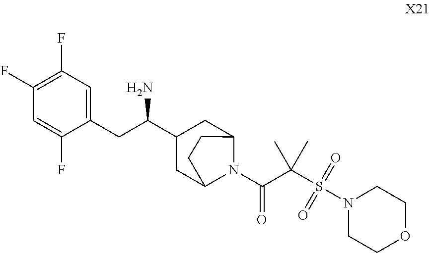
C1(F)=C(F)C=C(F)C(CC(C2CC3N(C(=O)C(S(N4CCOCC4)(=O)=O)(C)C)C(C2)CC3)N)=C1
